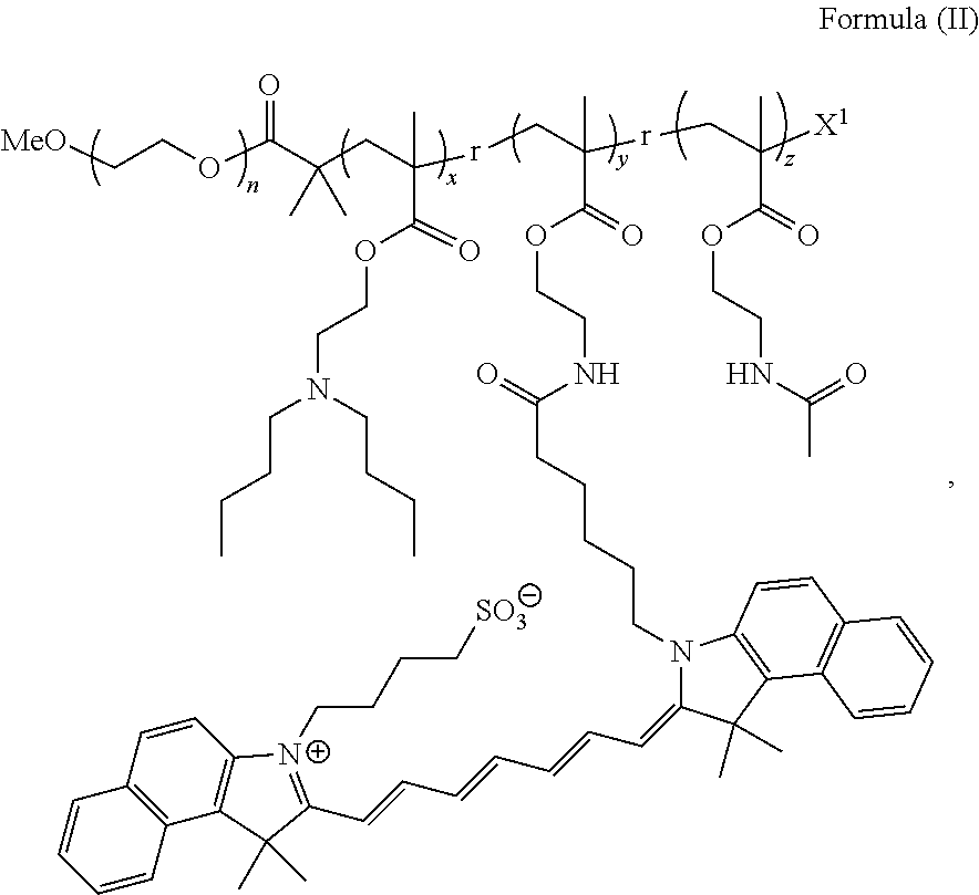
[MeO]CCOC(C(CC(C(=O)OCCN(CCCC)CCCC)(C)[r]CC(C(=O)OCCNC(CCCCCN1C(=CC=CC=CC=CC2=[N+](CCCC[SO3])C3=C(C4=C(C=C3)C=CC=C4)C2(C)C)C(C)(C)C2=C1C=CC1=C2C=CC=C1)=O)(C)[r]CC(C(=O)OCCNC(C)=O)([X1])C)(C)C)=O
